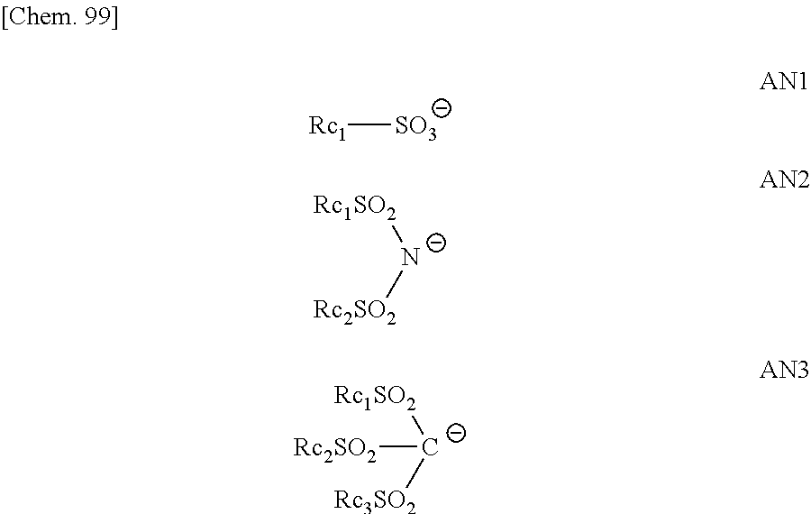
[Rc1][SO3].[Rc1SO2][N-][Rc2SO2].[Rc1SO2][C-]([Rc3SO2])[Rc2SO2]
